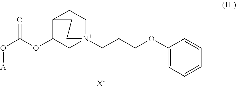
O([A])C(OC1C2CC[N+](CCCOC3=CC=CC=C3)(C1)CC2)=O.[X-]
